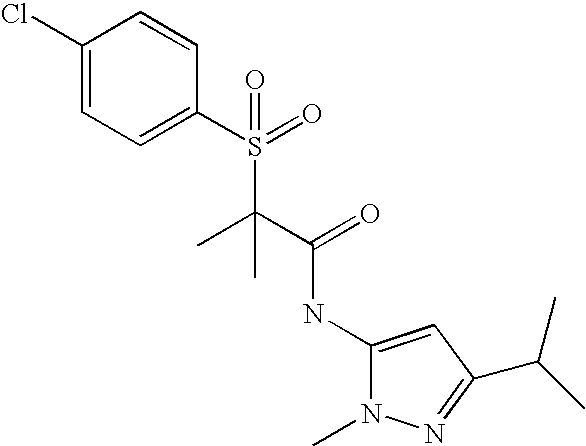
C1(Cl)=CC=C(S(=O)(C(C(=O)NC2=CC(C(C)C)=NN2C)(C)C)=O)C=C1
